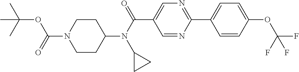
C(N1CCC(N(C(=O)C2=CN=C(C3=CC=C(OC(F)(F)F)C=C3)N=C2)C2CC2)CC1)(=O)OC(C)(C)C
